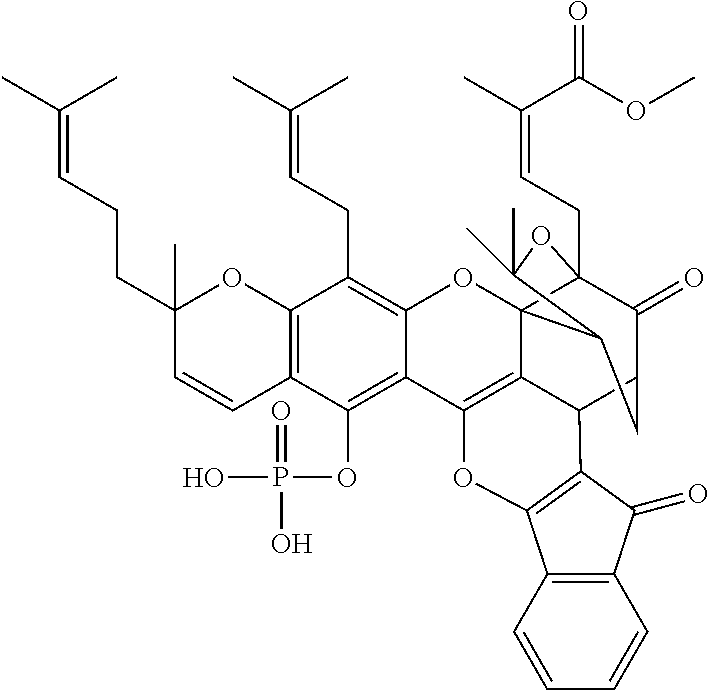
C12=C(C=CC(CCC=C(C)C)(C)O1)C(OP(O)(=O)O)=C1C(=C2CC=C(C)C)OC23C4(CC=C(C)C(OC)=O)C(=O)C(CC2C(C)(C)O4)C2C3=C1OC1=C2C(=O)C2=C1C=CC=C2
